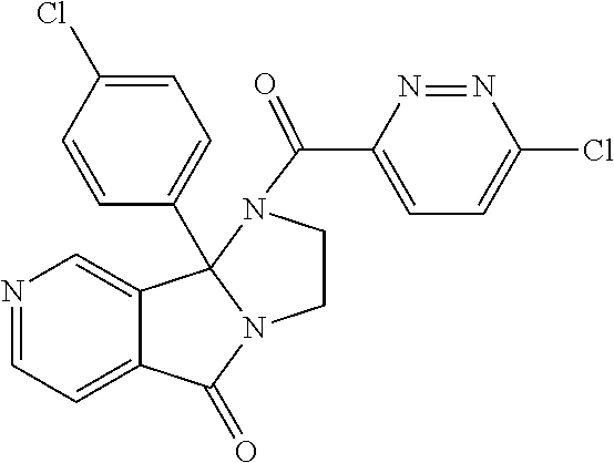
N1=CC=C2C(=C1)C1(C3=CC=C(Cl)C=C3)N(C2=O)CCN1C(C1=CC=C(Cl)N=N1)=O
